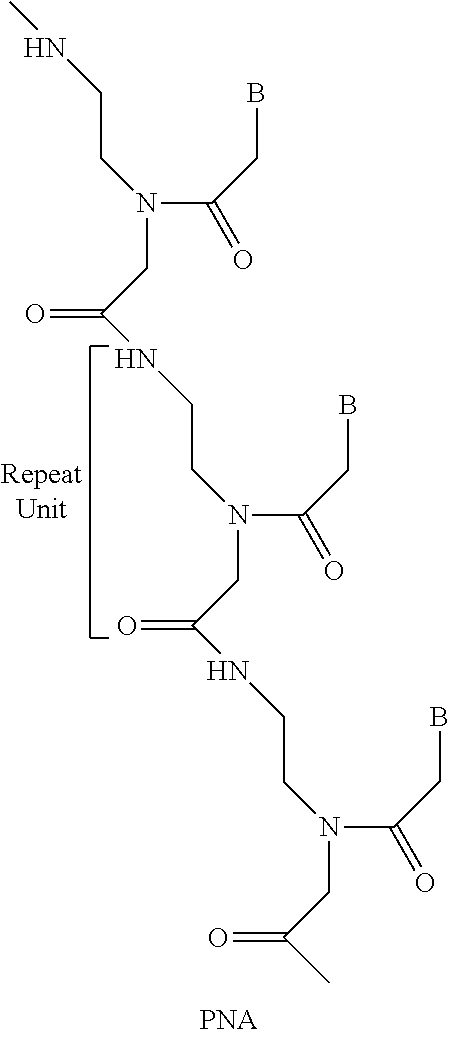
N(C(=O)CB)(CCNC)CC(NCCN(C(=O)CB)CC(NCCN(C(=O)CB)CC(C)=O)=O)=O
